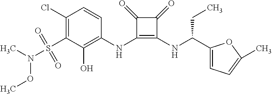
C1(Cl)=C(S(=O)(=O)N(C)OC)C(O)=C(NC2=C(NC(C3=CC=C(C)O3)CC)C(=O)C2=O)C=C1
